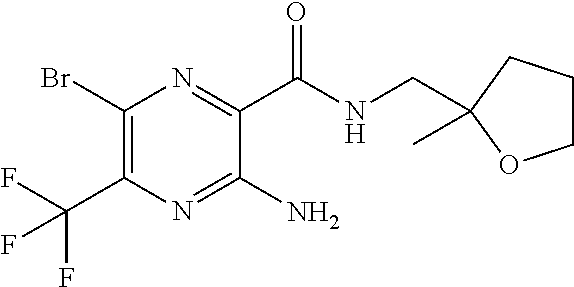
C1(Br)=C(C(F)(F)F)N=C(N)C(C(NCC2(C)OCCC2)=O)=N1
